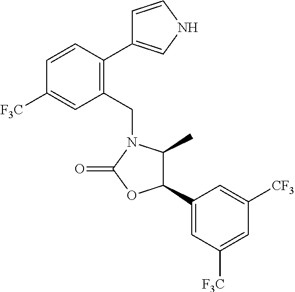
C1(CN2C(C)C(C3=CC([F3C])=CC([CF3])=C3)OC2=O)=C(C2=CNC=C2)C=CC([F3C])=C1
